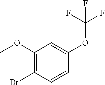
C1(OC)=C(Br)C=CC(OC(F)(F)F)=C1
